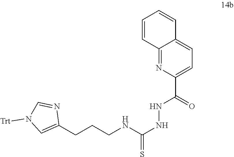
C1(CCCNC(NNC(C2=CC=C3C(=N2)C=CC=C3)=O)=S)=CN([Trt])C=N1
